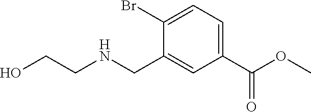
C1(Br)=CC=C(C(OC)=O)C=C1CNCCO
